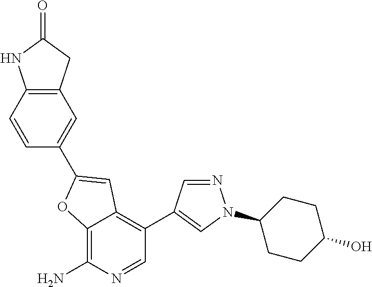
C12=C(CC(=O)N1)C=C(C1=CC3=C(C4=CN(C5CCC(O)CC5)N=C4)C=NC(N)=C3O1)C=C2
